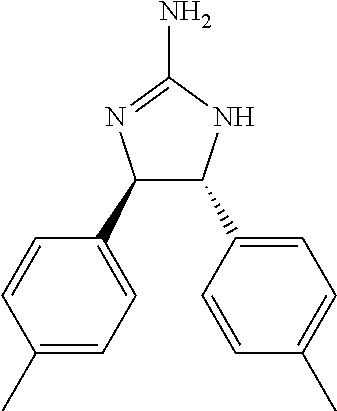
C1(C2=CC=C(C)C=C2)C(C2=CC=C(C)C=C2)NC(N)=N1
